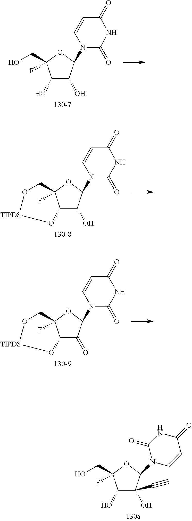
C1(O)C(O)(C#C)C(N2C=CC(=O)NC2=O)OC1(CO)F.C1(O)C(O)C(N2C(=O)NC(=O)C=C2)OC1(CO)F.C12C(O)C(N3C(=O)NC(=O)C=C3)OC1(F)CO[TIPDS]O2.C12C(=O)C(N3C(=O)NC(=O)C=C3)OC1(F)CO[TIPDS]O2
